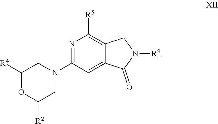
N1=C(N2CC([R4])OC([R2])C2)C=C2C(=C1[R5])CN([R9])C2=O
